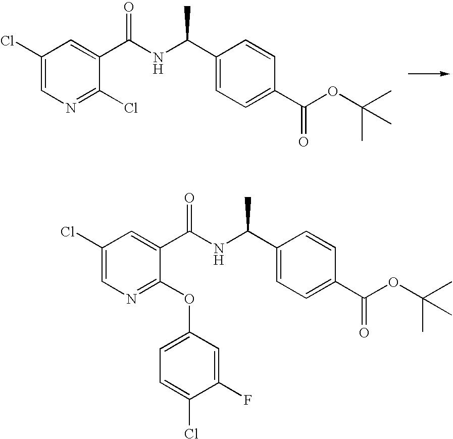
C1(Cl)=CN=C(Cl)C(C(NC(C2=CC=C(C(OC(C)(C)C)=O)C=C2)C)=O)=C1.C1(Cl)=CN=C(OC2=CC=C(Cl)C(F)=C2)C(C(NC(C2=CC=C(C(OC(C)(C)C)=O)C=C2)C)=O)=C1
